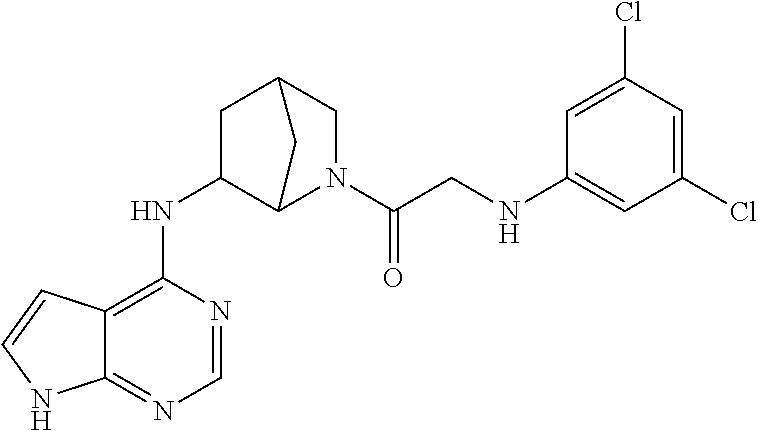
C12=C(NC3C4N(C(CNC5=CC(Cl)=CC(Cl)=C5)=O)CC(C3)C4)N=CN=C1NC=C2
